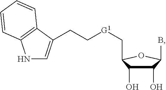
BC1C(O)C(O)C(C[G1]CCC2=CNC3=C2C=CC=C3)O1
